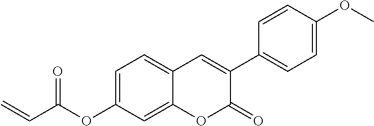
C=CC(OC1=CC=C2C(=C1)OC(=O)C(C1=CC=C(OC)C=C1)=C2)=O
